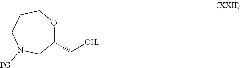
C1(C[OH])OCCCN([PG])C1
